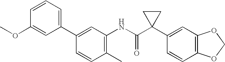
C1(NC(C2(C3=CC4=C(C=C3)OCO4)CC2)=O)=C(C)C=CC(C2=CC=CC(OC)=C2)=C1
